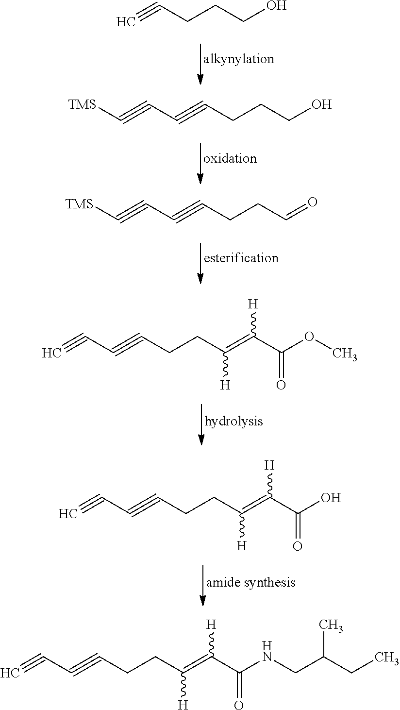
C(#CCCC=O)C#C[TMS].C(#CCCC(=C(C(OC)=O)[H])[H])C#C.C(#CCCC(=C(C(O)=O)[H])[H])C#C.C(#CCCC(=C(C(NCC(CC)C)=O)[H])[H])C#C.C#CCCCO.C(#CCCCO)C#C[TMS]
